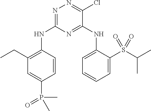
N1=C(NC2=C(CC)C=C(P(=O)(C)C)C=C2)N=C(NC2=CC=CC=C2S(C(C)C)(=O)=O)C(Cl)=N1
